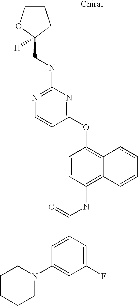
N1=C(NCC2([H])OCCC2)N=C(OC2=C3C(=C(NC(C4=CC(N5CCCCC5)=CC(F)=C4)=O)C=C2)C=CC=C3)C=C1
